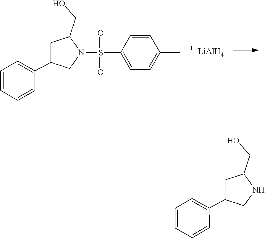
C1=C(C2CC(CO)N(S(=O)(=O)C3=CC=C(C)C=C3)C2)C=CC=C1.[LiAlH4].C1=C(C2CC(CO)NC2)C=CC=C1
